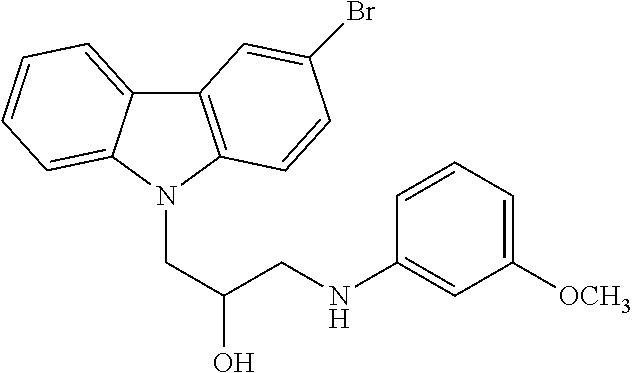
C12=C(N(CC(O)CNC3=CC([OCH3])=CC=C3)C3=CC=CC=C13)C=CC(Br)=C2
